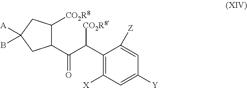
C1(C(C(C2=C([X])C=C([Y])C=C2[Z])[CO2R8])=O)C([CO2R8])CC([A])(B)C1
